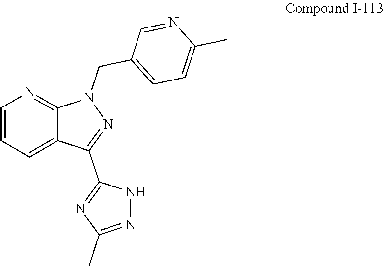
C1=CC=C2C(=N1)N(CC1=CC=C(C)N=C1)N=C2C1=NC(C)=NN1
